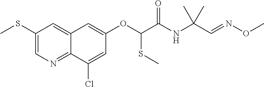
C1(SC)=CN=C2C(=C1)C=C(OC(C(NC(C=NOC)(C)C)=O)SC)C=C2Cl
